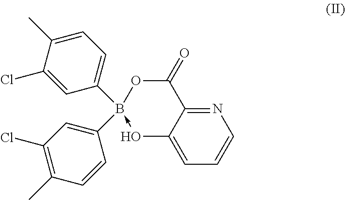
N1=C2C(=CC=C1)O->B(C1=CC=C(C)C(Cl)=C1)(C1=CC(Cl)=C(C)C=C1)OC2=O
